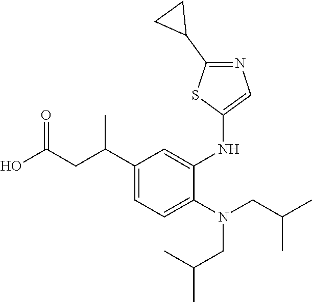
C1(C(CC(O)=O)C)=CC=C(N(CC(C)C)CC(C)C)C(NC2=CN=C(C3CC3)S2)=C1
